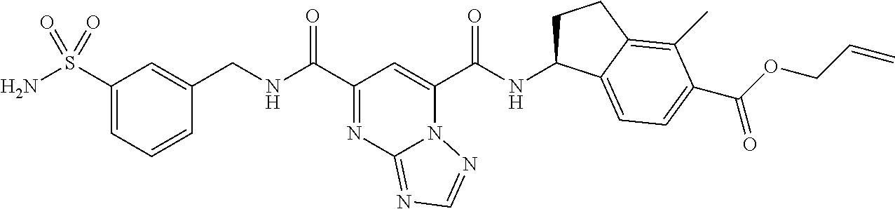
C1(S(N)(=O)=O)=CC=CC(CNC(C2=NC3=NC=NN3C(C(NC3CCC4=C(C)C(C(OCC=C)=O)=CC=C34)=O)=C2)=O)=C1
